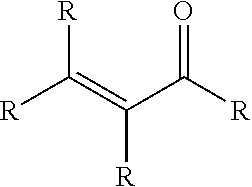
[R]C(=C(C([R])=O)[R])[R]
